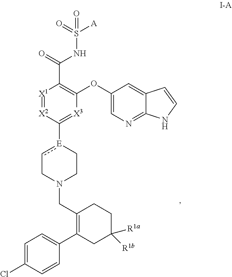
O(C1=C(C(NS(=O)(=O)[A])=O)[X1]=[X2]C([E]2cCN(CC3=C(C4=CC=C(Cl)C=C4)CC([R1a])([R1b])CC3)CC2)=[X3]1)C1=CN=C2C(=C1)C=CN2
